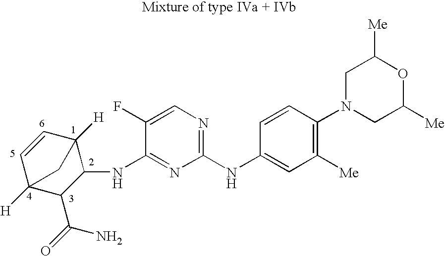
C1=CC2([H])C(NC3=NC(NC4=CC([Me])=C(N5CC([Me])OC([Me])C5)C=C4)=NC=C3F)C(C(=O)N)C1([H])C2
